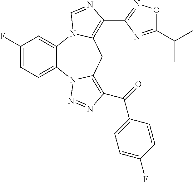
C1(F)=CC=C2C(=C1)N1C(=C(C3=NOC(C(C)C)=N3)N=C1)CC1=C(C(=O)C3=CC=C(F)C=C3)N=NN21
